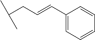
C(CC=CC1=CC=CC=C1)(C)C
